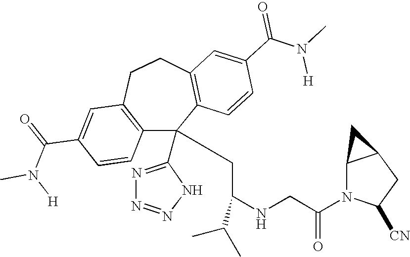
C1(C(=O)N(C)[H])=CC2=C(C=C1)C(C1=NN=NN1)(CC(NCC(N1C([CN])CC3C1C3)=O)C(C)C)C1=C(CC2)C=C(C(N(C)[H])=O)C=C1
